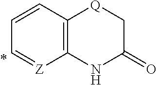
C12=C(C=CC=[Z]1)[Q]CC(=O)N2
